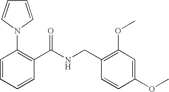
C1=CC=CC(C(NCC2=C(OC)C=C(OC)C=C2)=O)=C1N1C=CC=C1
